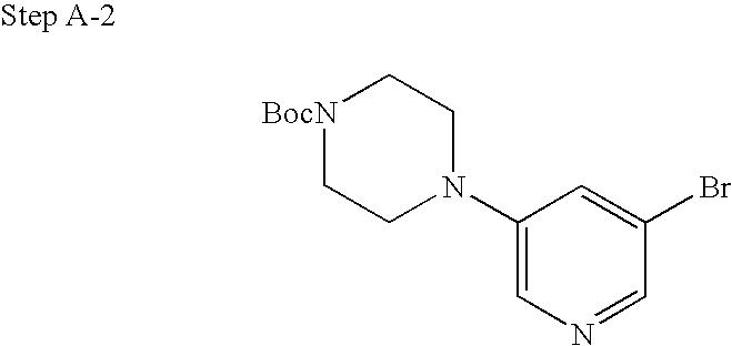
[BocN]1CCN(C2=CN=CC(Br)=C2)CC1
